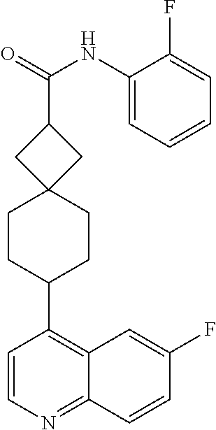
C1=CN=C2C(=C1C1CCC3(CC1)CC(C(=O)NC1=CC=CC=C1F)C3)C=C(F)C=C2
